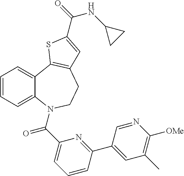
C12=CC=CC=C1N(C(=O)C1=CC=CC(C3=CC(C)=C([OMe])N=C3)=N1)CCC1=C2SC(C(NC2CC2)=O)=C1
